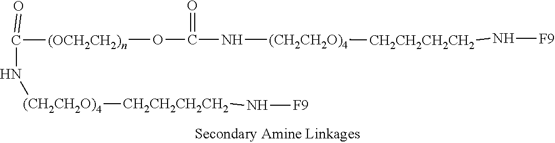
[(OCH2CH2)n](OC(N[(CH2CH2O)4][CH2CH2CH2CH2]N[F9])=O)C(=O)N[(CH2CH2O)4][CH2CH2CH2CH2]N[F9]
